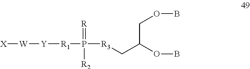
[X][W][Y][R1]P([R2])(=[R])[R3]CC(OB)COB
